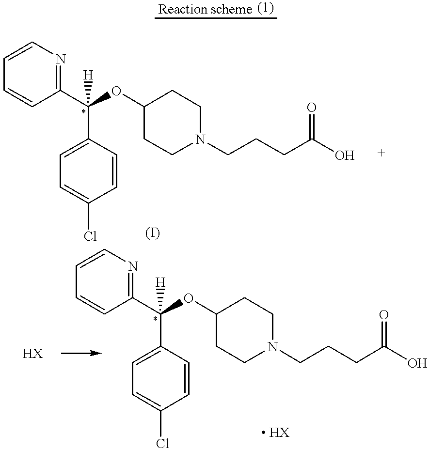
C1(C(OC2CCN(CCCC(O)=O)CC2)(C2=CC=C(Cl)C=C2)[H])=NC=CC=C1.C1(C(OC2CCN(CCCC(O)=O)CC2)(C2=CC=C(Cl)C=C2)[H])=NC=CC=C1
